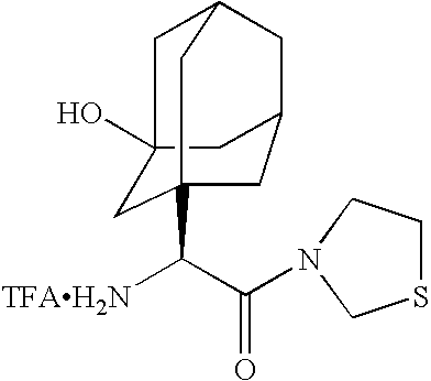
C(=O)(N1CCSC1)C([TFAH2N])C12CC3(O)CC(CC(C1)C3)C2
